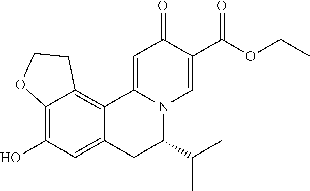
C12=C3C(=C(O)C=C1CC(C(C)C)N1C2=CC(=O)C(C(OCC)=O)=C1)OCC3
